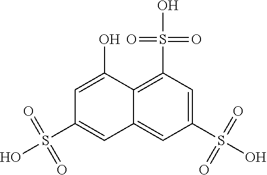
C1(S(O)(=O)=O)=CC(S(O)(=O)=O)=C2C(=C1)C=C(S(O)(=O)=O)C=C2O
